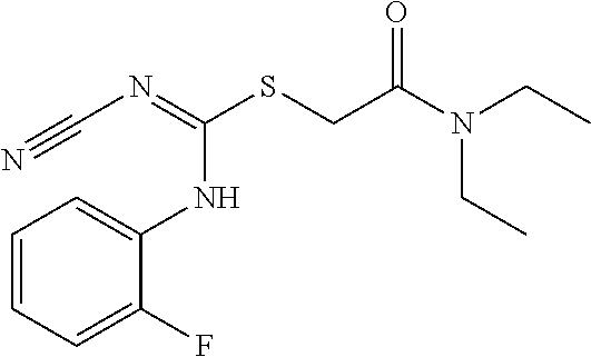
C1=CC=C(F)C(NC(SCC(N(CC)CC)=O)=NC#N)=C1
